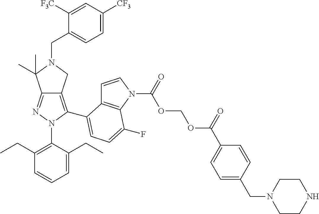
N1=C2C(=C(C3=CC=C(F)C4=C3C=CN4C(OCOC(C3=CC=C(CN4CCNCC4)C=C3)=O)=O)N1C1=C(CC)C=CC=C1CC)CN(CC1=CC=C([CF3])C=C1[F3C])C2(C)C
